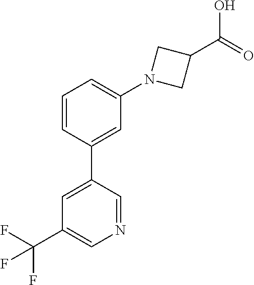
C1(C2=CC(N3CC(C(O)=O)C3)=CC=C2)=CC(C(F)(F)F)=CN=C1
